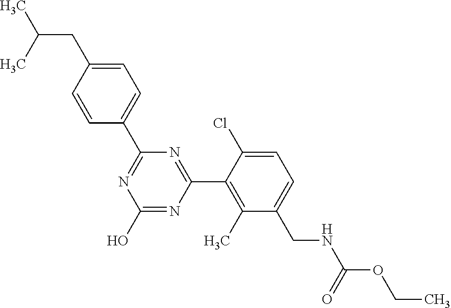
N1=C(C2=CC=C(CC(C)C)C=C2)N=C(C2=C(C)C(CNC(OCC)=O)=CC=C2Cl)N=C1O
